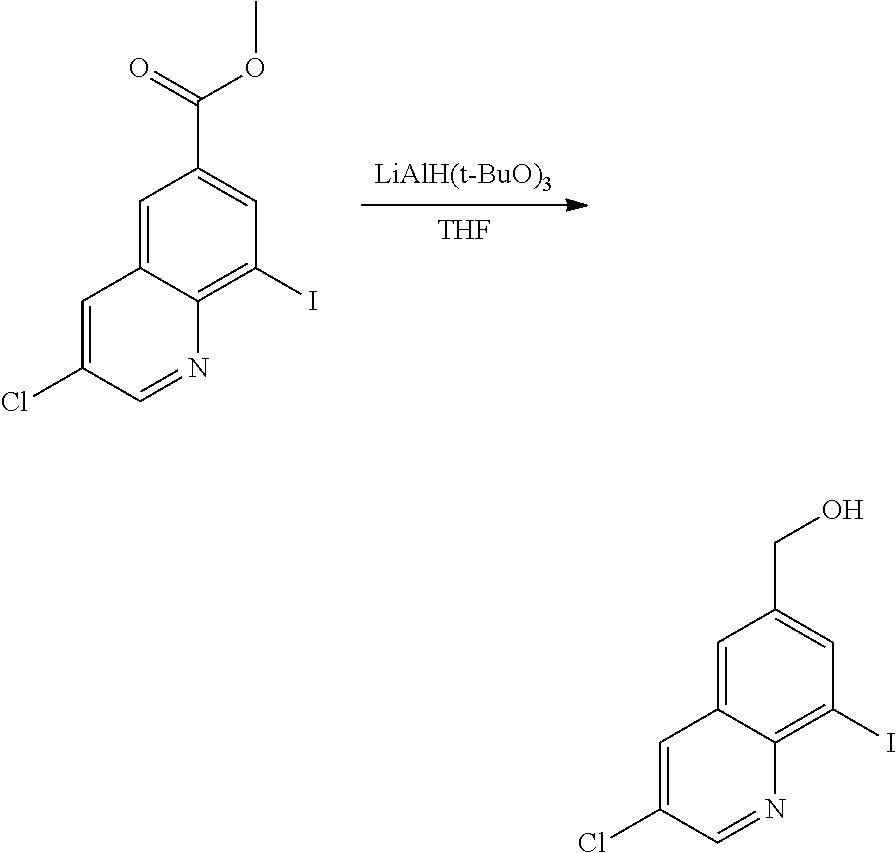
C1=C2C(=C(I)C=C1C(OC)=O)N=CC(Cl)=C2.[THF].[LiAlH(t-BuO)3].C1=C2C(=C(I)C=C1CO)N=CC(Cl)=C2
